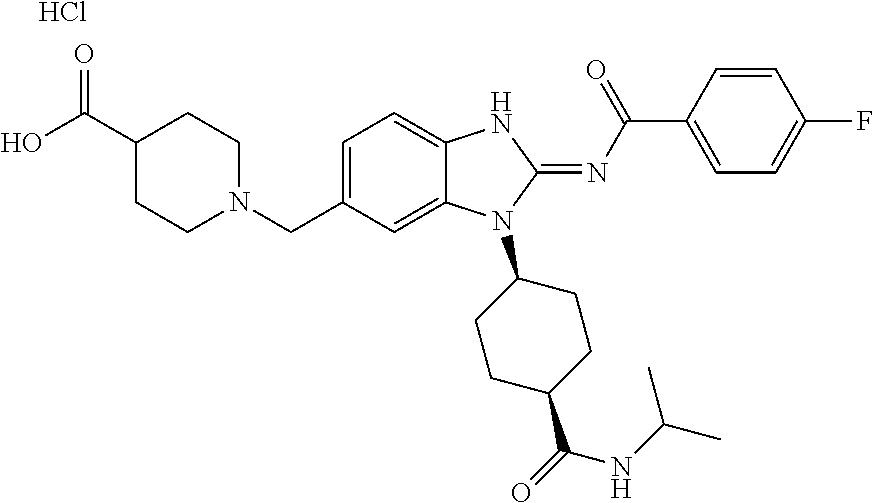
Cl.C1CN(CC2=CC=C3C(=C2)N(C2CCC(C(=O)NC(C)C)CC2)C(=NC(=O)C2=CC=C(F)C=C2)N3)CCC1C(O)=O
